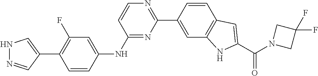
N1=C(NC2=CC(F)=C(C3=CNN=C3)C=C2)C=CN=C1C1=CC2=C(C=C1)C=C(C(N1CC(F)(F)C1)=O)N2
